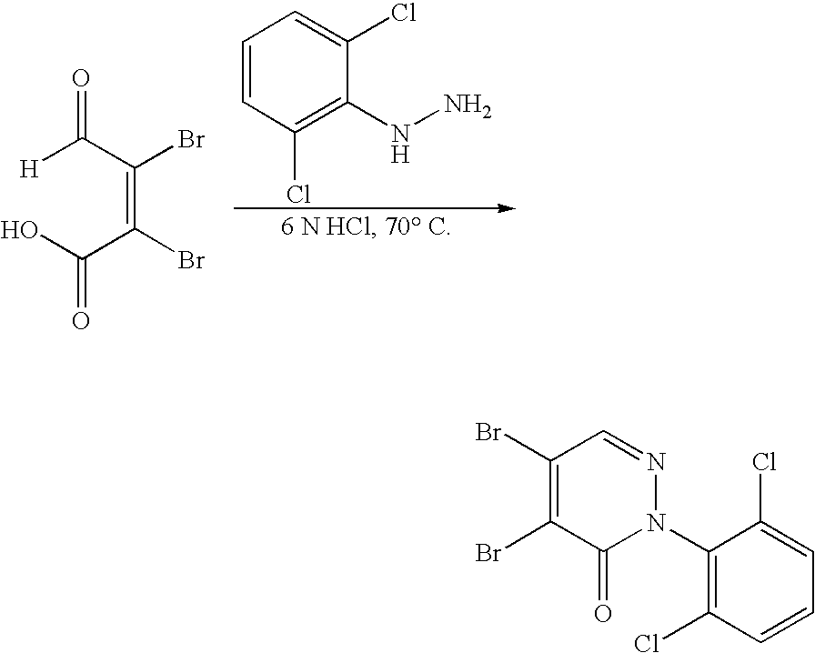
[H]C(C(Br)=C(C(O)=O)Br)=O.C1=CC(Cl)=C(NN)C(Cl)=C1.C1(N2N=CC(Br)=C(Br)C2=O)=C(Cl)C=CC=C1Cl
